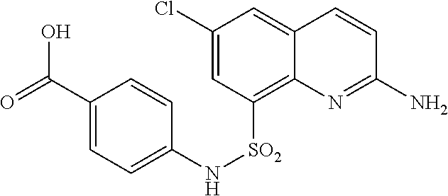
C1(Cl)=CC([SO2]NC2=CC=C(C(=O)O)C=C2)=C2C(=C1)C=CC(N)=N2
